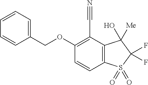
C(C1=CC=CC=C1)OC1=C(C#N)C2=C(C=C1)S(=O)(=O)C(F)(F)C2([Me])O
